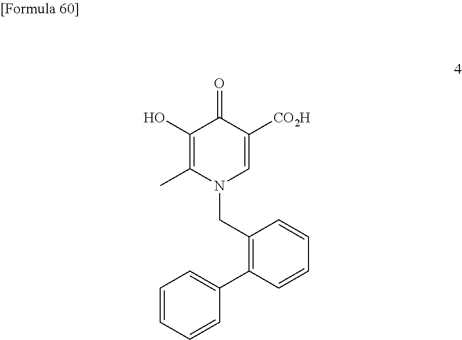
C1(O)=C(C)N(CC2=C(C3=CC=CC=C3)C=CC=C2)C=C([CO2H])C1=O
